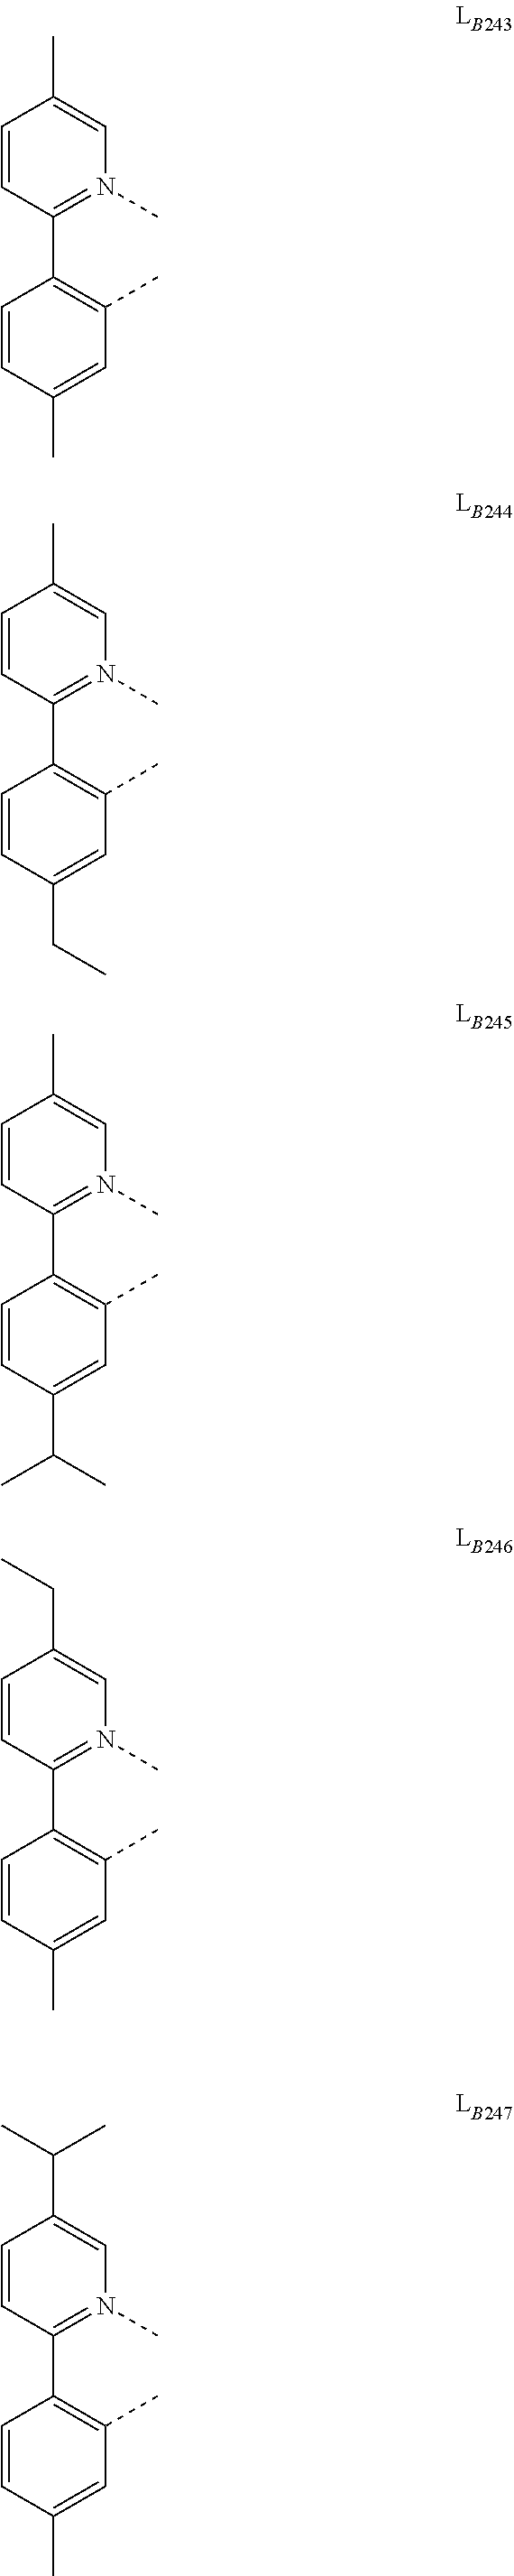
C1=CC(CC)=CC(C)=C1C1=N(C)C=C(C)C=C1.C1=CC(C)=CC(C)=C1C1=N(C)C=C(C)C=C1.C1=CC(C(C)C)=CC(C)=C1C1=N(C)C=C(C)C=C1.C1=CC(C)=CC(C)=C1C1=N(C)C=C(CC)C=C1.C1=CC(C)=CC(C)=C1C1=N(C)C=C(C(C)C)C=C1
